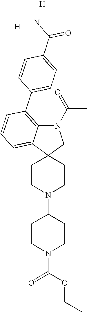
N1(C(=O)C)C2=C(C3=CC=C(C(N)=O)C=C3)C=CC=C2C2(C1)CCN(C1CCN(C(OCC)=O)CC1)CC2.[H].[H]
